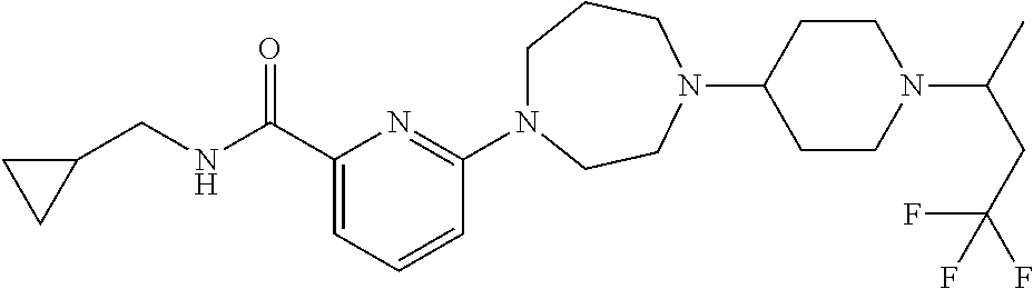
C1N(C2=NC(C(NCC3CC3)=O)=CC=C2)CCN(C2CCN(C(C)CC(F)(F)F)CC2)CC1
